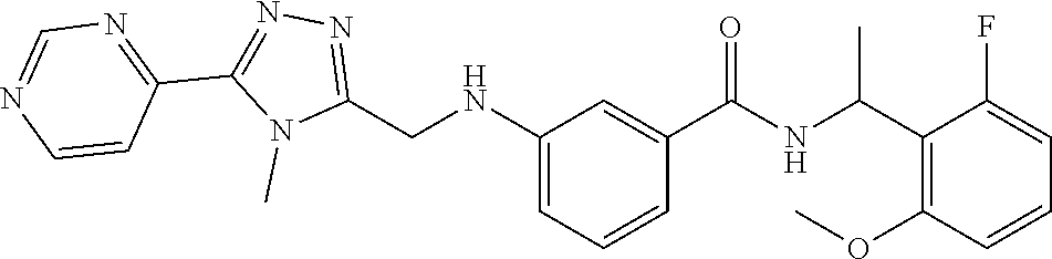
C(C1=C(OC)C=CC=C1F)(NC(C1=CC(NCC2=NN=C(C3=NC=NC=C3)N2C)=CC=C1)=O)C
